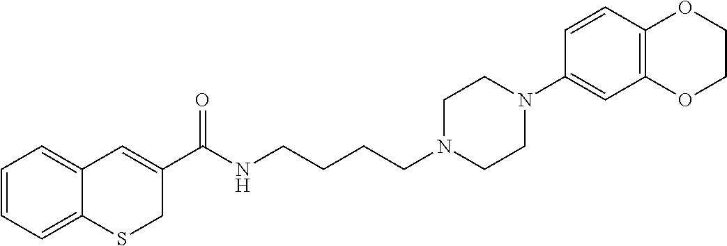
C1=CC=C2C(=C1)C=C(C(NCCCCN1CCN(C3=CC4=C(C=C3)OCCO4)CC1)=O)CS2
